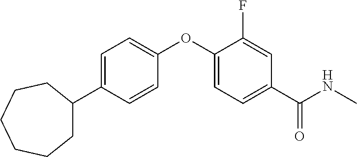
C1=C(C2CCCCCC2)C=CC(OC2=CC=C(C(NC)=O)C=C2F)=C1
